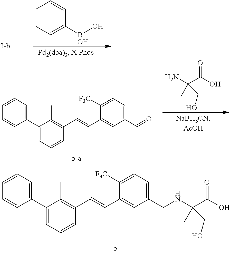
C1=CC=C(BO)C=C1.O.C1(C2=CC=CC(C=CC3=CC(CNC(C(O)=O)(CO)C)=CC=C3[F3C])=C2C)=CC=CC=C1.C1(C2=CC=CC(C=CC3=CC(C=O)=CC=C3[F3C])=C2C)=CC=CC=C1.NC(C(O)=O)(CO)C
